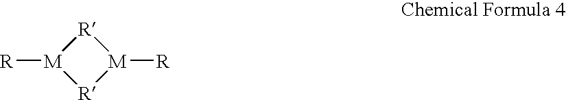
[M]1([R])[R][M]([R])[R]1
